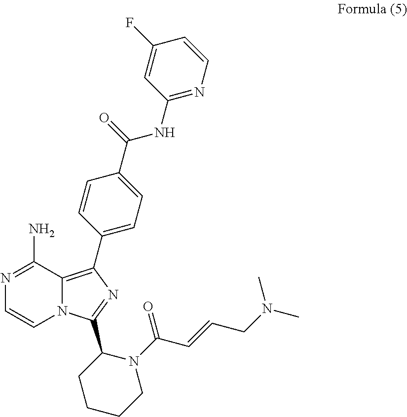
C1(NC(C2=CC=C(C3=C4N(C=CN=C4N)C(C4CCCCN4C(C=CCN(C)C)=O)=N3)C=C2)=O)=NC=CC(F)=C1
